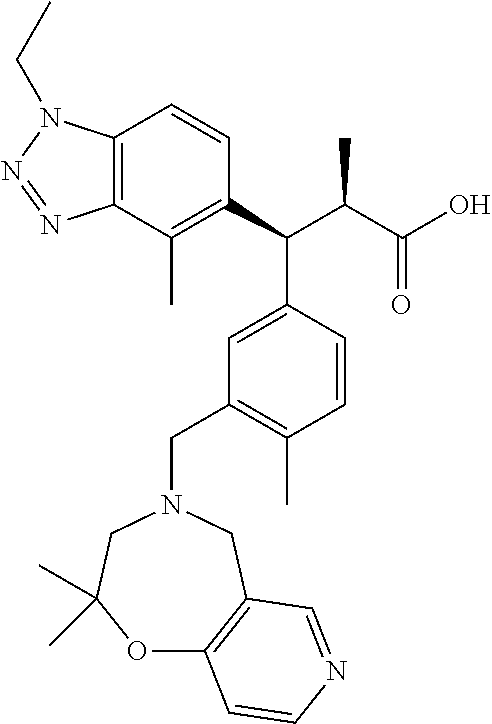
C1(C(C(C(=O)O)C)C2=CC(CN3CC4=C(OC(C)(C)C3)C=CN=C4)=C(C)C=C2)=C(C)C2=C(C=C1)N(CC)N=N2
